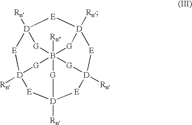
[Rn]B1234[G][D]5([Rn])[E][D]([Rn])([G]1)[E][D]([Rn])([G]2)[E][D]([Rn])([G]3)[E][D]([Rn])([G]4)[E]5
